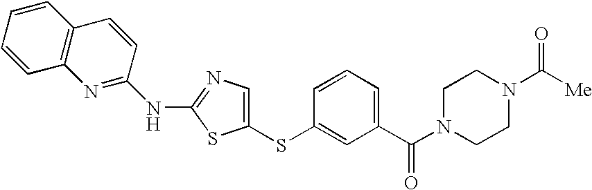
C1(SC2=CC(C(N3CCN(C([Me])=O)CC3)=O)=CC=C2)=CN=C(NC2=NC3=C(C=C2)C=CC=C3)S1
